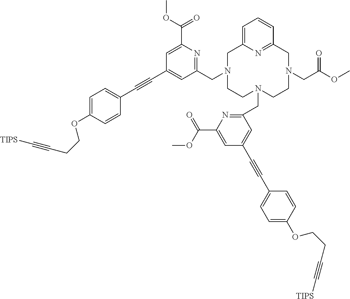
C(N1CCN(CC2=NC(C(OC)=O)=CC(C#CC3=CC=C(OCCC#C[TIPS])C=C3)=C2)CCN(CC(OC)=O)CC2=NC(=CC=C2)C1)C1=NC(C(=O)OC)=CC(C#CC2=CC=C(OCCC#C[TIPS])C=C2)=C1
